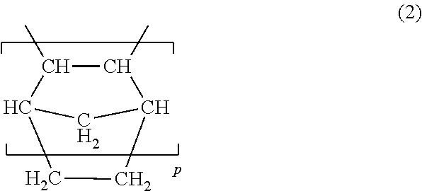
C1(C)C(C)C2CCC1C2
